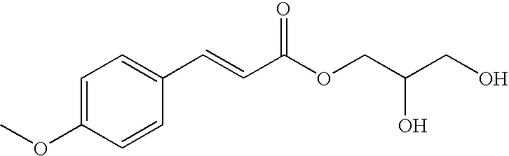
C1=C(OC)C=CC(C=CC(OCC(CO)O)=O)=C1
